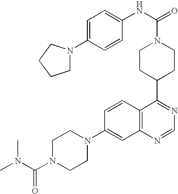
C1CC(C2=NC=NC3=C2C=CC(N2CCN(C(N(C)C)=O)CC2)=C3)CCN1C(=O)NC1=CC=C(N2CCCC2)C=C1
